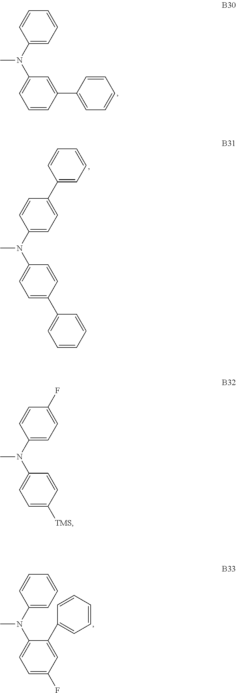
C1=CC(C2=CC=CC=C2)=CC(N(C2=CC=CC=C2)C)=C1.C1=C(C2=CC=CC=C2)C=CC(N(C2=CC=C(C3=CC=CC=C3)C=C2)C)=C1.C1=C(F)C=C(C2=CC=CC=C2)C(N(C2=CC=CC=C2)C)=C1.C1=C([TMS])C=CC(N(C2=CC=C(F)C=C2)C)=C1
